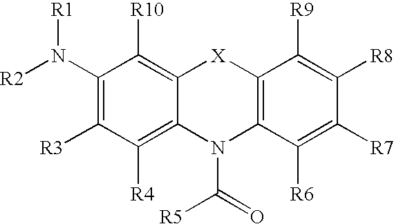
C1(N([R2])[R1])=C([R3])C([R4])=C2C(=C1[R10])[X]C1=C(N2C(=O)[R5])C([R6])=C([R7])C([R8])=C1[R9]
